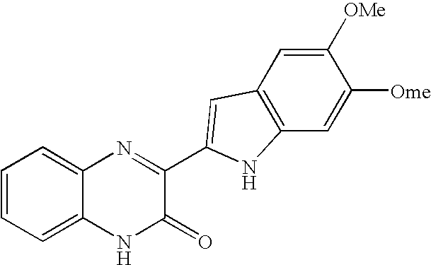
C1=C2C(=CC=C1)N=C(C1=CC3=C(C=C([Ome])C([OMe])=C3)N1)C(=O)N2
